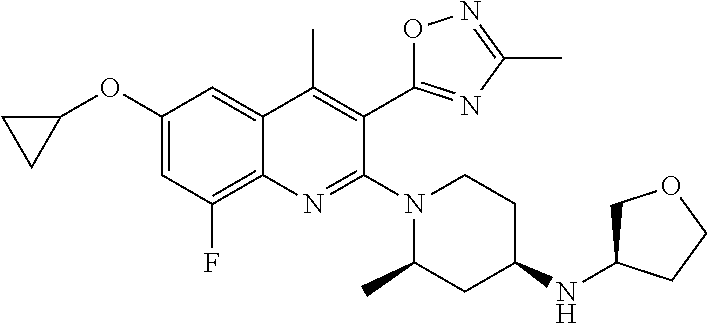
C12=C(F)C=C(OC3CC3)C=C1C(C)=C(C1=NC(C)=NO1)C(N1CCC(NC3COCC3)CC1C)=N2
